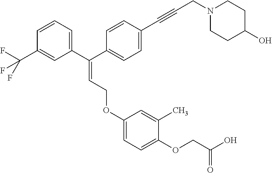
C1=C(C(F)(F)F)C=CC=C1C(C1=CC=C(C#CCN2CCC(O)CC2)C=C1)=CCOC1=CC=C(OCC(=O)O)C(C)=C1
